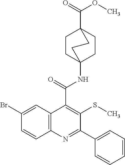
C1CC2(NC(C3=C(SC)C(C4=CC=CC=C4)=NC4=C3C=C(Br)C=C4)=O)CCC1(C(=O)OC)CC2
